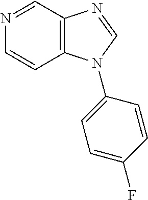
C1=NC=CC2=C1N=CN2C1=CC=C(F)C=C1
